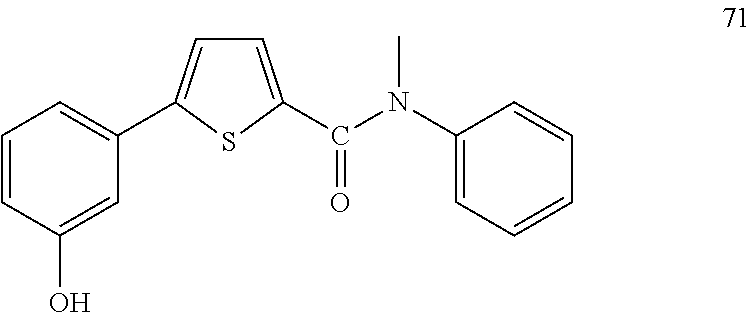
C1=C(C(N(C2=CC=CC=C2)C)=O)SC(C2=CC=CC(O)=C2)=C1
